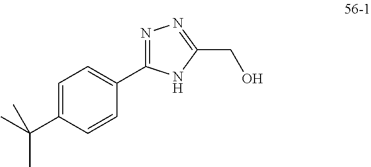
CC(C1=CC=C(C2=NN=C(CO)N2)C=C1)(C)C
